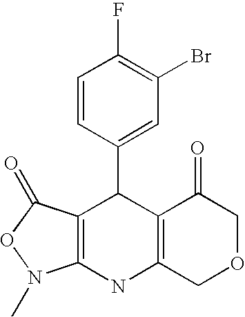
C1=CC(C2C3=C(NC4=C2C(=O)COC4)N(C)OC3=O)=CC(Br)=C1F
